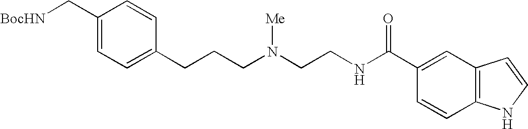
C1(C[BocHN])=CC=C(CCCN(CCNC(C2=CC3=C(C=C2)NC=C3)=O)[Me])C=C1
